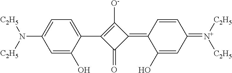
C1([O-])=C(C2=CC=C(N([C2H5])[C2H5])C=C2O)C(=O)C1=C1C(O)=CC(=[N+]([C2H5])[C2H5])C=C1
